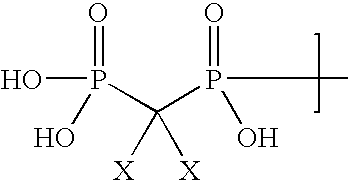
OP(C(P(=O)(O)C)([X])[X])(=O)O
